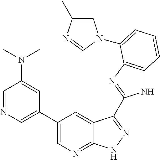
C1(C2=CN=CC(N(C)C)=C2)=CN=C2C(=C1)C(C1=NC3=C(N1)C=CC=C3N1C=C(C)N=C1)=NN2
